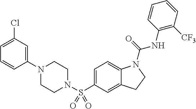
C1(N2CCN(S(C3=CC=C4C(=C3)CCN4C(=O)NC3=C([CF3])C=CC=C3)(=O)=O)CC2)=CC(Cl)=CC=C1
